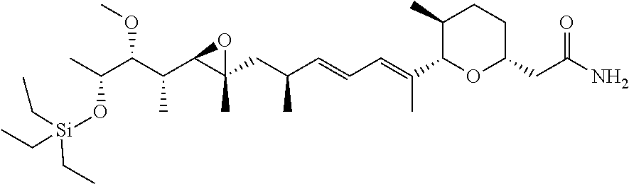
CC(C(C(C1C(CC(C=CC=C(C)C2OC(CC(N)=O)CCC2C)C)(C)O1)C)OC)O[Si](CC)(CC)CC
